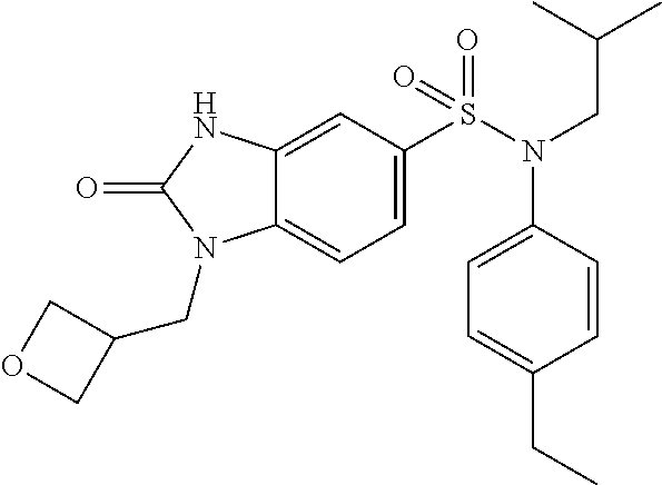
C1=C(S(N(CC(C)C)C2=CC=C(CC)C=C2)(=O)=O)C=C2C(=C1)N(CC1COC1)C(=O)N2
